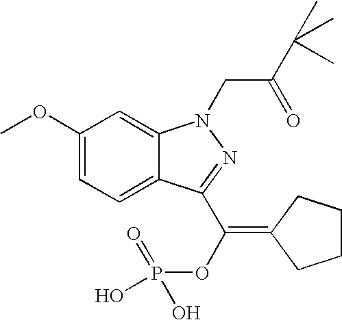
C1(OC)=CC=C2C(=C1)N(CC(C(C)(C)C)=O)N=C2C(OP(=O)(O)O)=C1CCCC1
